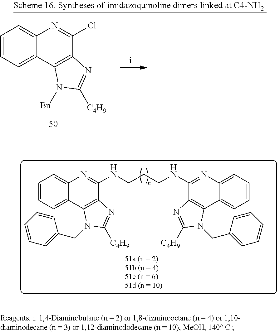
C1=CC=C2C(=C1)N=C(Cl)C1=C2N([Bn])C([C4H9])=N1.C1=CC=C2C(=C1)N=C(NCCCNC1=NC3=CC=CC=C3C3=C1N=C([C4H9])N3CC1=CC=CC=C1)C1=C2N(CC2=CC=CC=C2)C([C4H9])=N1
